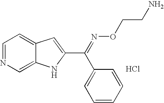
C1=NC=C2C(=C1)C=C(C(=NOCCN)C1=CC=CC=C1)N2.Cl
